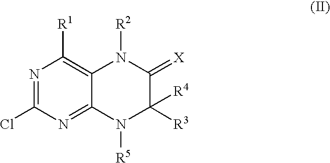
C1(Cl)=NC([R1])=C2C(=N1)N([R5])C([R4])([R3])C(=[X])N2[R2]
